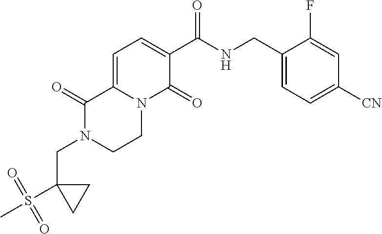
C(N1CCN2C(=CC=C(C(NCC3=CC=C([CN])C=C3F)=O)C2=O)C1=O)C1(S(C)(=O)=O)CC1
